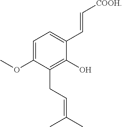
C1=C(OC)C(CC=C(C)C)=C(O)C(C=C[COOH])=C1
